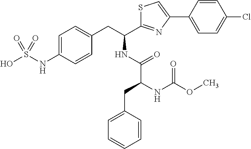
C1=C(NS(O)(=O)=O)C=CC(CC(NC(C(NC(OC)=O)CC2=CC=CC=C2)=O)C2=NC(C3=CC=C(Cl)C=C3)=CS2)=C1
